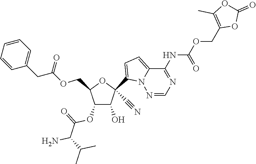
C1(O)C(OC(=O)C(N)C(C)C)C(COC(=O)CC2=CC=CC=C2)OC1(C1=CC=C2N1N=CN=C2NC(=O)OCC1=C(C)OC(=O)O1)C#N
